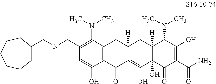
C1C(CNCC2=C(N(C)C)C3=C(C(O)=C2)C(=O)C2=C(O)C4(O)C([H])(CC2([H])C3)C(N(C)C)C(O)=C(C(N)=O)C4=O)CCCCC1
